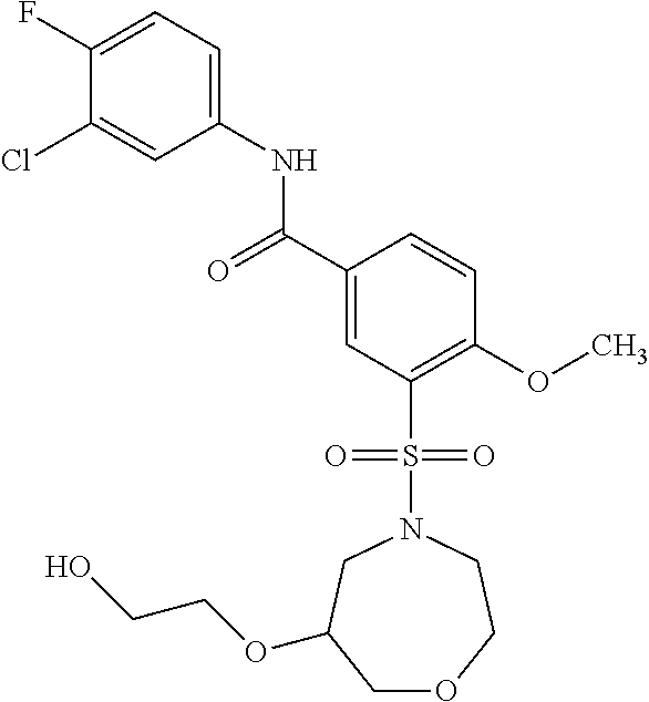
C1(F)=CC=C(NC(C2=CC(S(N3CC(OCCO)COCC3)(=O)=O)=C(OC)C=C2)=O)C=C1Cl
